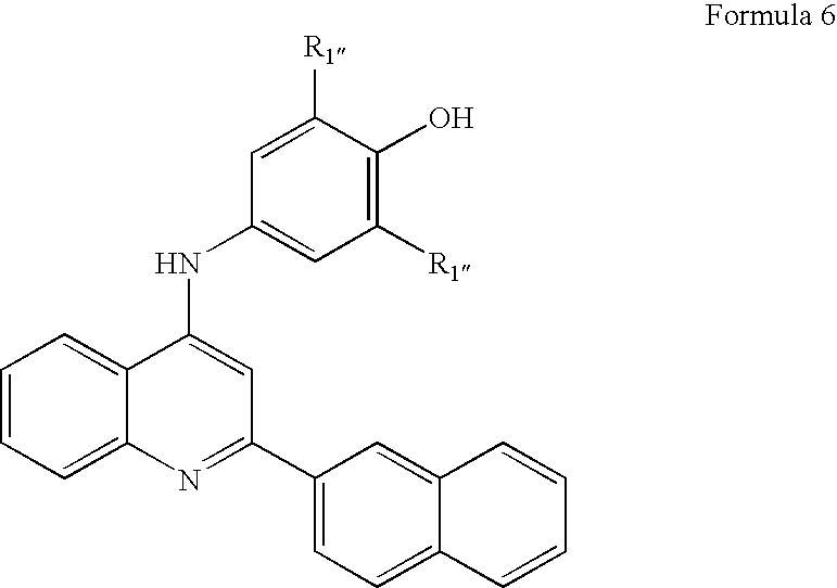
C1=CC=C2C(=C1)C(NC1=CC([R1])=C(O)C([R1])=C1)=CC(C1=CC=C3C(=C1)C=CC=C3)=N2
